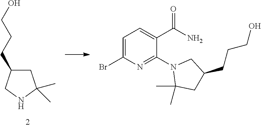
C1C(CCCO)CNC1(C)C.C1=C(Br)N=C(N2C(C)(C)CC(CCCO)C2)C(C(=O)N)=C1
